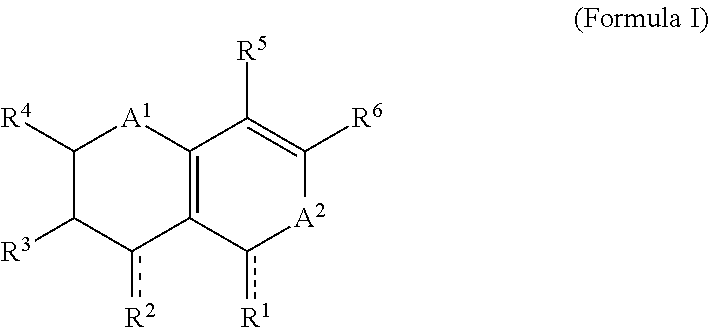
C1([R4])C([R3])c([R2])C2=C([A1]1)C([R5])=C([R6])[A2]c2[R1]
